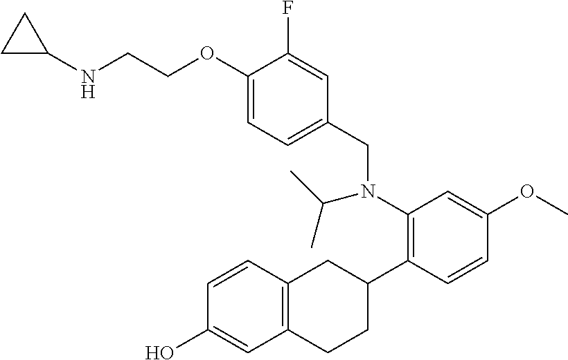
OC1=CC2=C(C=C1)CC(C1=C(N(CC3=CC=C(OCCNC4CC4)C(F)=C3)C(C)C)C=C(OC)C=C1)CC2
